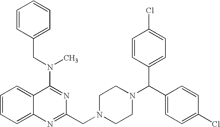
C12=CC=CC=C1C(N(C)CC1=CC=CC=C1)=NC(CN1CCN(C(C3=CC=C(Cl)C=C3)C3=CC=C(Cl)C=C3)CC1)=N2
